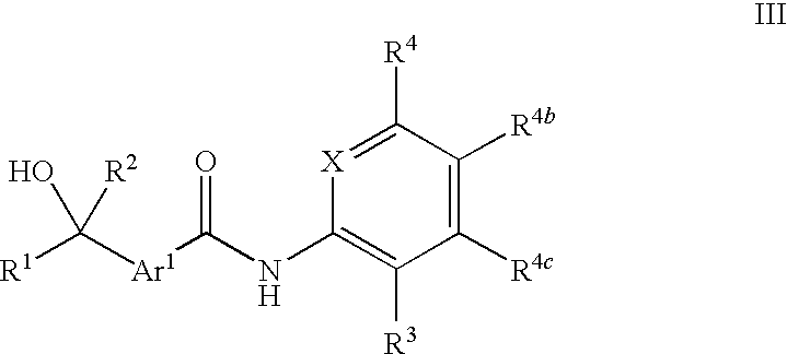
[R1]C([Ar1]C(NC1=C([R3])C([R4c])=C([R4b])C([R4])=[X]1)=O)(O)[R2]
